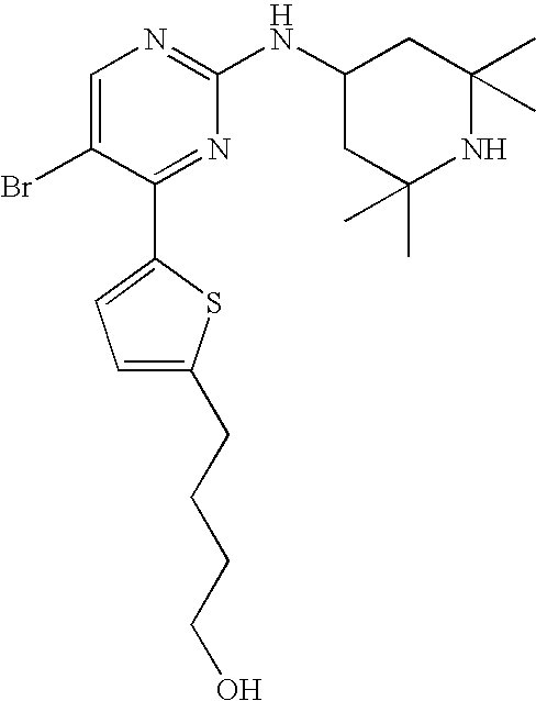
C1=C(Br)C(C2=CC=C(CCCCO)S2)=NC(NC2CC(C)(C)NC(C)(C)C2)=N1
